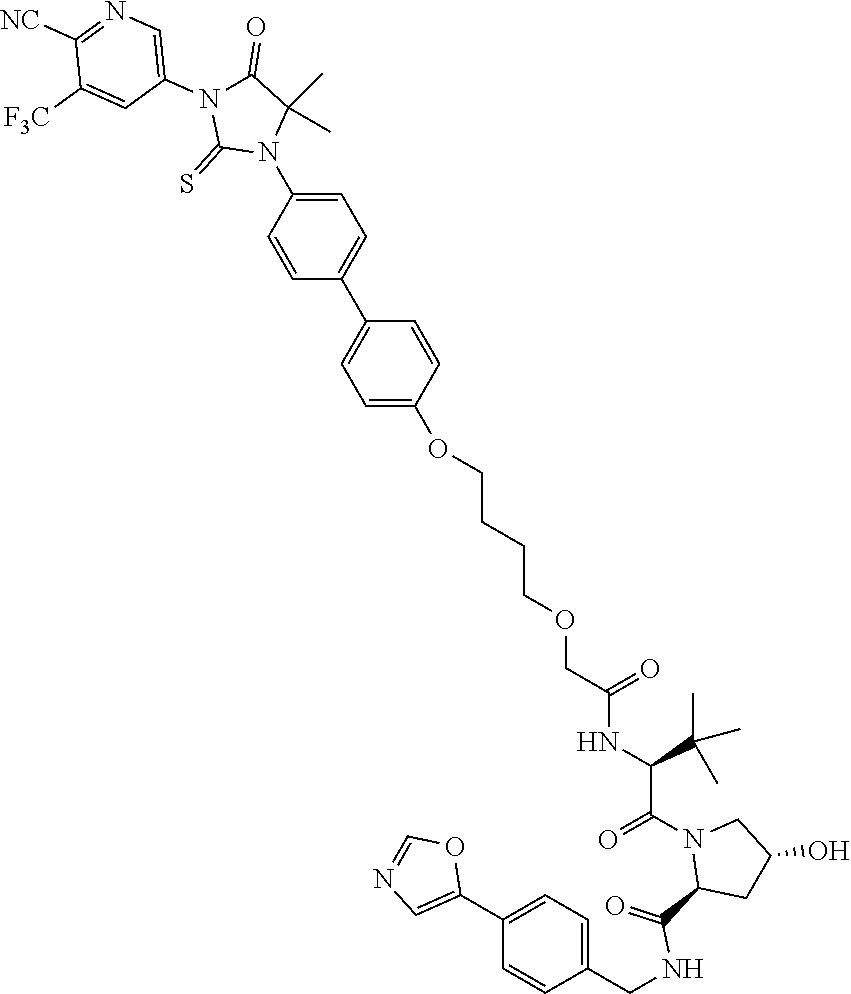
C1=CC(N2C(C)(C)C(=O)N(C3=CN=C([NC])C([F3C])=C3)C2=S)=CC=C1C1=CC=C(OCCCCOCC(=O)NC(C(N2C(C(=O)NCC3=CC=C(C4=CN=CO4)C=C3)CC(O)C2)=O)C(C)(C)C)C=C1
